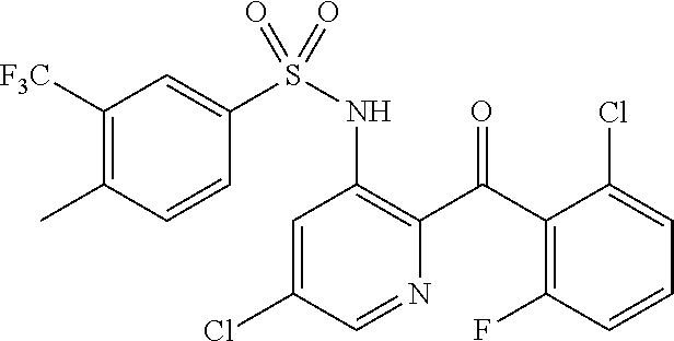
C1=C(Cl)C=NC(C(C2=C(F)C=CC=C2Cl)=O)=C1NS(=O)(C1=CC([F3C])=C(C)C=C1)=O
